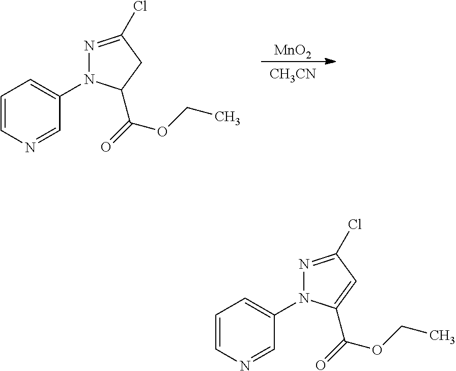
[MnO2].[CH3CN].C1=CN=CC(N2N=C(Cl)CC2C(=O)OCC)=C1.C1=CN=CC(N2N=C(Cl)C=C2C(=O)OCC)=C1
